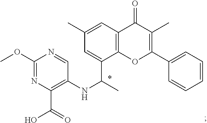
C1=C(C(C)NC2=C(C(O)=O)N=C(OC)N=C2)C2=C(C=C1C)C(=O)C(C)=C(C1=CC=CC=C1)O2
